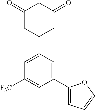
C1(=O)CC(C2=CC([F3C])=CC(C3=CC=CO3)=C2)CC(=O)C1
